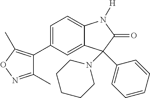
C1=C(C2=C(C)ON=C2C)C=C2C(=C1)N([H])C(=O)C2(N1CCCCC1)C1=CC=CC=C1
